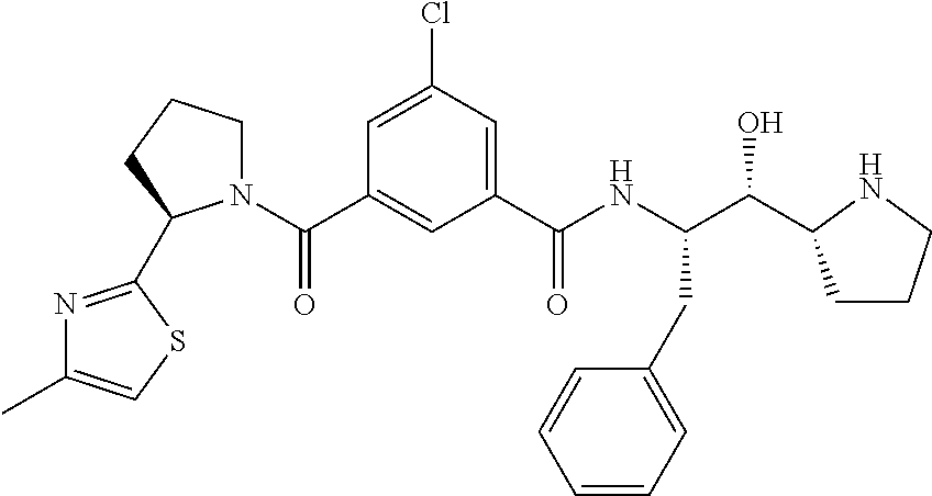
C1=C(Cl)C=C(C(NC(C(O)C2CCCN2)CC2=CC=CC=C2)=O)C=C1C(=O)N1CCCC1C1=NC(C)=CS1
